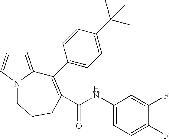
C1=C2N(C=C1)CCCC(C(NC1=CC=C(F)C(F)=C1)=O)=C2C1=CC=C(C(C)(C)C)C=C1
